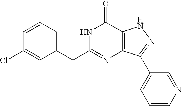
C1=C(CC2=NC3=C(C(=O)N2)NN=C3C2=CC=CN=C2)C=C(Cl)C=C1
